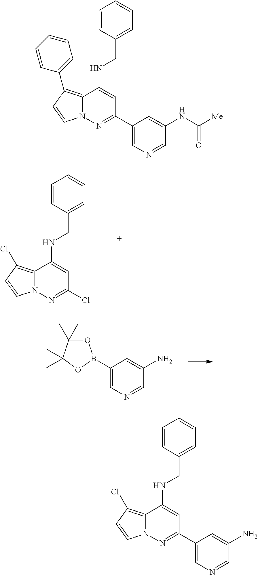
N12C(=C(Cl)C=C1)C(NCC1=CC=CC=C1)=CC(Cl)=N2.O1C(C)(C)C(C)(C)OB1C1=CN=CC(N)=C1.C1=C(C2=NN3C(=C(C4=CC=CC=C4)C=C3)C(NCC3=CC=CC=C3)=C2)C=C(NC([Me])=O)C=N1.C1=C(C2=NN3C(=C(Cl)C=C3)C(NCC3=CC=CC=C3)=C2)C=C(N)C=N1
